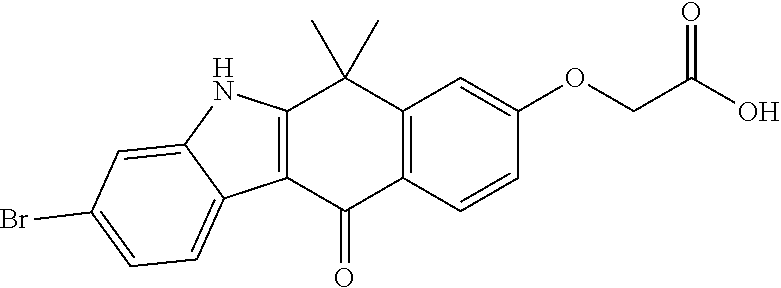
C12=C(C(=O)C3=C(C1(C)C)C=C(OCC(O)=O)C=C3)C1=CC=C(Br)C=C1N2
